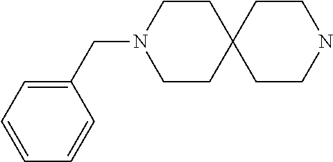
C1(CN2CCC3(CC2)CCNCC3)=CC=CC=C1
